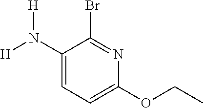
C1(N([H])[H])=CC=C(OCC)N=C1Br
